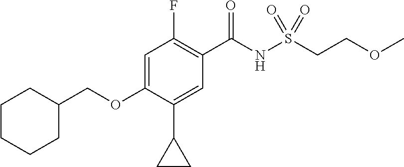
C1=C(OCC2CCCCC2)C(C2CC2)=CC(C(NS(CCOC)(=O)=O)=O)=C1F
